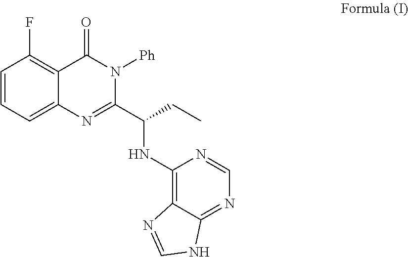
C1=CC=C2C(=C1F)C(=O)N([Ph])C(C(CC)NC1=C3C(=NC=N1)NC=N3)=N2
